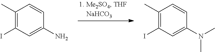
C1(C)=C(I)C=C(N)C=C1.C1(C)=C(I)C=C(N(C)C)C=C1
